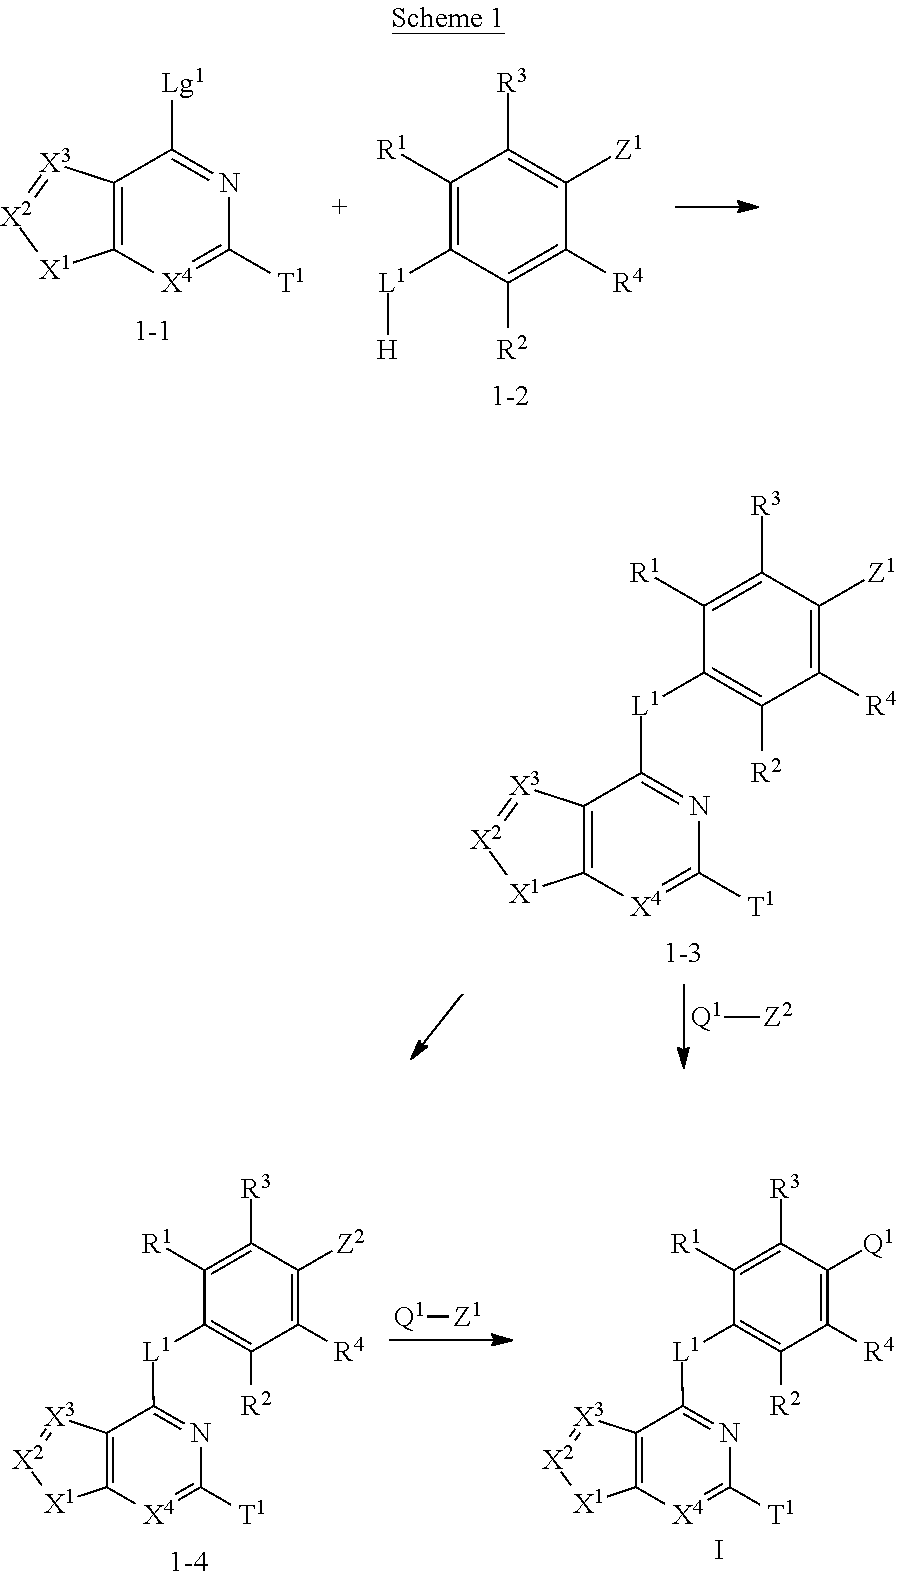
C1([R3])=C([Z1])C([R4])=C([R2])C([L1][H])=C1[R1].C1([Lg1])=NC([T1])=[X4]C2=C1[X3]=[X2][X1]2.[Q1][Z2].C1([R4])=C([Z1])C([R3])=C([R1])C([L1]C2=NC([T1])=[X4]C3=C2[X3]=[X2][X1]3)=C1[R2].[Q1][Z1].C1([R4])=C([Z2])C([R3])=C([R1])C([L1]C2=NC([T1])=[X4]C3=C2[X3]=[X2][X1]3)=C1[R2].C1([R4])=C([Q1])C([R3])=C([R1])C([L1]C2=NC([T1])=[X4]C3=C2[X3]=[X2][X1]3)=C1[R2].I
